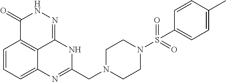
C1=CC=C2C3=C1C(=O)NN=C3NC(CN1CCN(S(=O)(=O)C3=CC=C(C)C=C3)CC1)=N2
